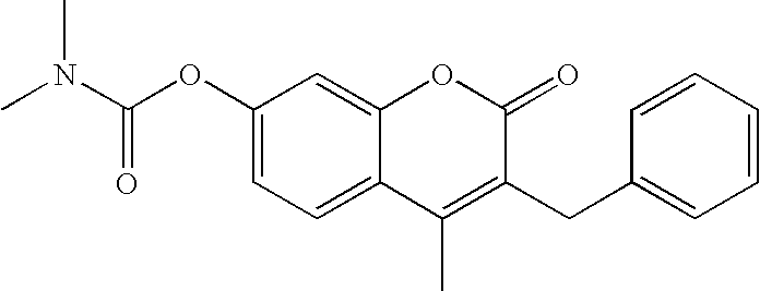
C1=CC=CC(CC2=C(C)C3=CC=C(OC(N(C)C)=O)C=C3OC2=O)=C1
